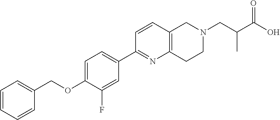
C1=CC=CC(COC2=CC=C(C3=NC4=C(C=C3)CN(CC(C(O)=O)C)CC4)C=C2F)=C1
